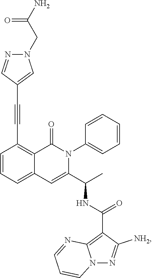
C1=CC=C2C(=C1C#CC1=CN(CC(N)=O)N=C1)C(=O)N(C1=CC=CC=C1)C(C(C)NC(C1=C3N(N=C1[NH2])C=CC=N3)=O)=C2
